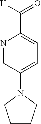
N1=CC(N2CCCC2)=CC=C1C([H])=O
